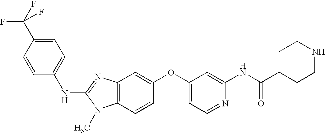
C1=C(C(F)(F)F)C=CC(NC2=NC3=C(N2C)C=CC(OC2=CC=NC(NC(C4CCNCC4)=O)=C2)=C3)=C1
